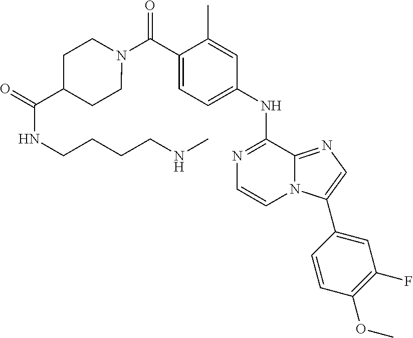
N1=C(NC2=CC=C(C(N3CCC(C(=O)NCCCCNC)CC3)=O)C(C)=C2)C2=NC=C(C3=CC(F)=C(OC)C=C3)N2C=C1
